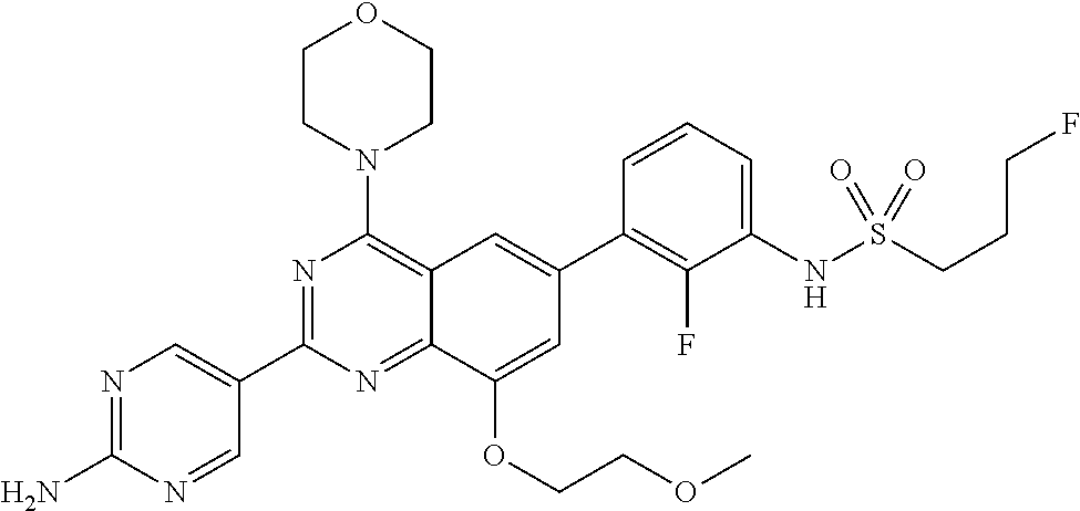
C12=NC(C3=CN=C(N)N=C3)=NC(N3CCOCC3)=C1C=C(C1=C(F)C(NS(CCCF)(=O)=O)=CC=C1)C=C2OCCOC
